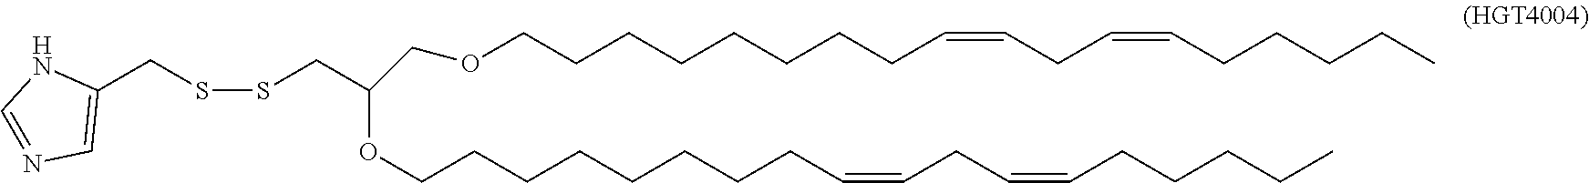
C1(CSSCC(COCCCCCCCCC=CCC=CCCCCC)OCCCCCCCCC=CCC=CCCCCC)=CN=CN1
